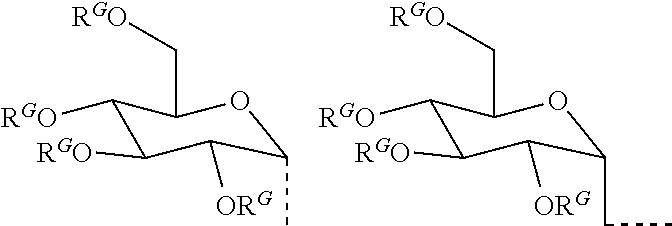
C1([RGO])C([RGO])C([ORG])C(C)OC1C[RGO].C1([RGO])C([RGO])C([ORG])C(CC)OC1C[RGO]
